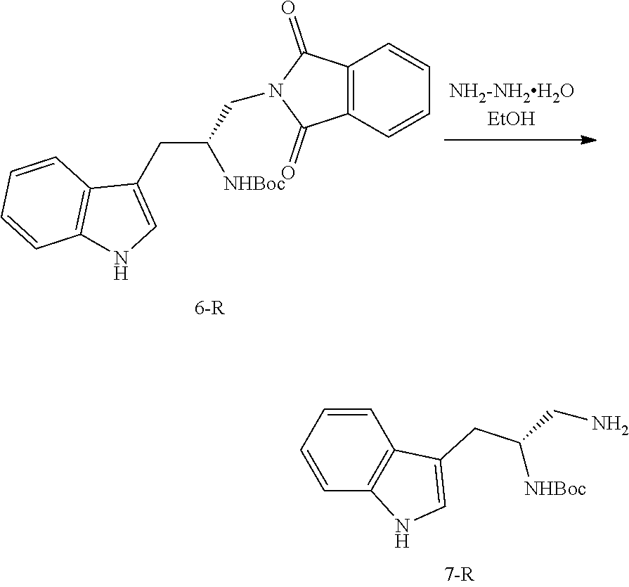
C12=C(C=CC=C1)C(=O)N(CC(CC1=CNC3=C1C=CC=C3)[NHBoc])C2=O.C1=CC=CC2=C1NC=C2CC([NHBoc])CN
